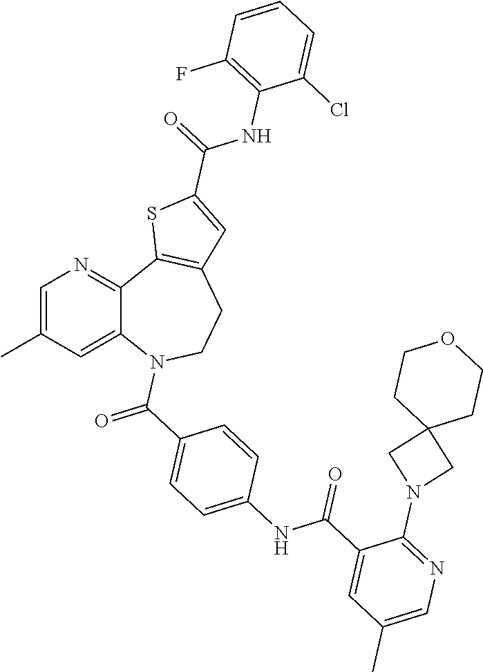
C12=CC(C)=CN=C1C1=C(CCN2C(=O)C2=CC=C(NC(C3=CC(C)=CN=C3N3CC4(C3)CCOCC4)=O)C=C2)C=C(C(=O)NC2=C(F)C=CC=C2Cl)S1
